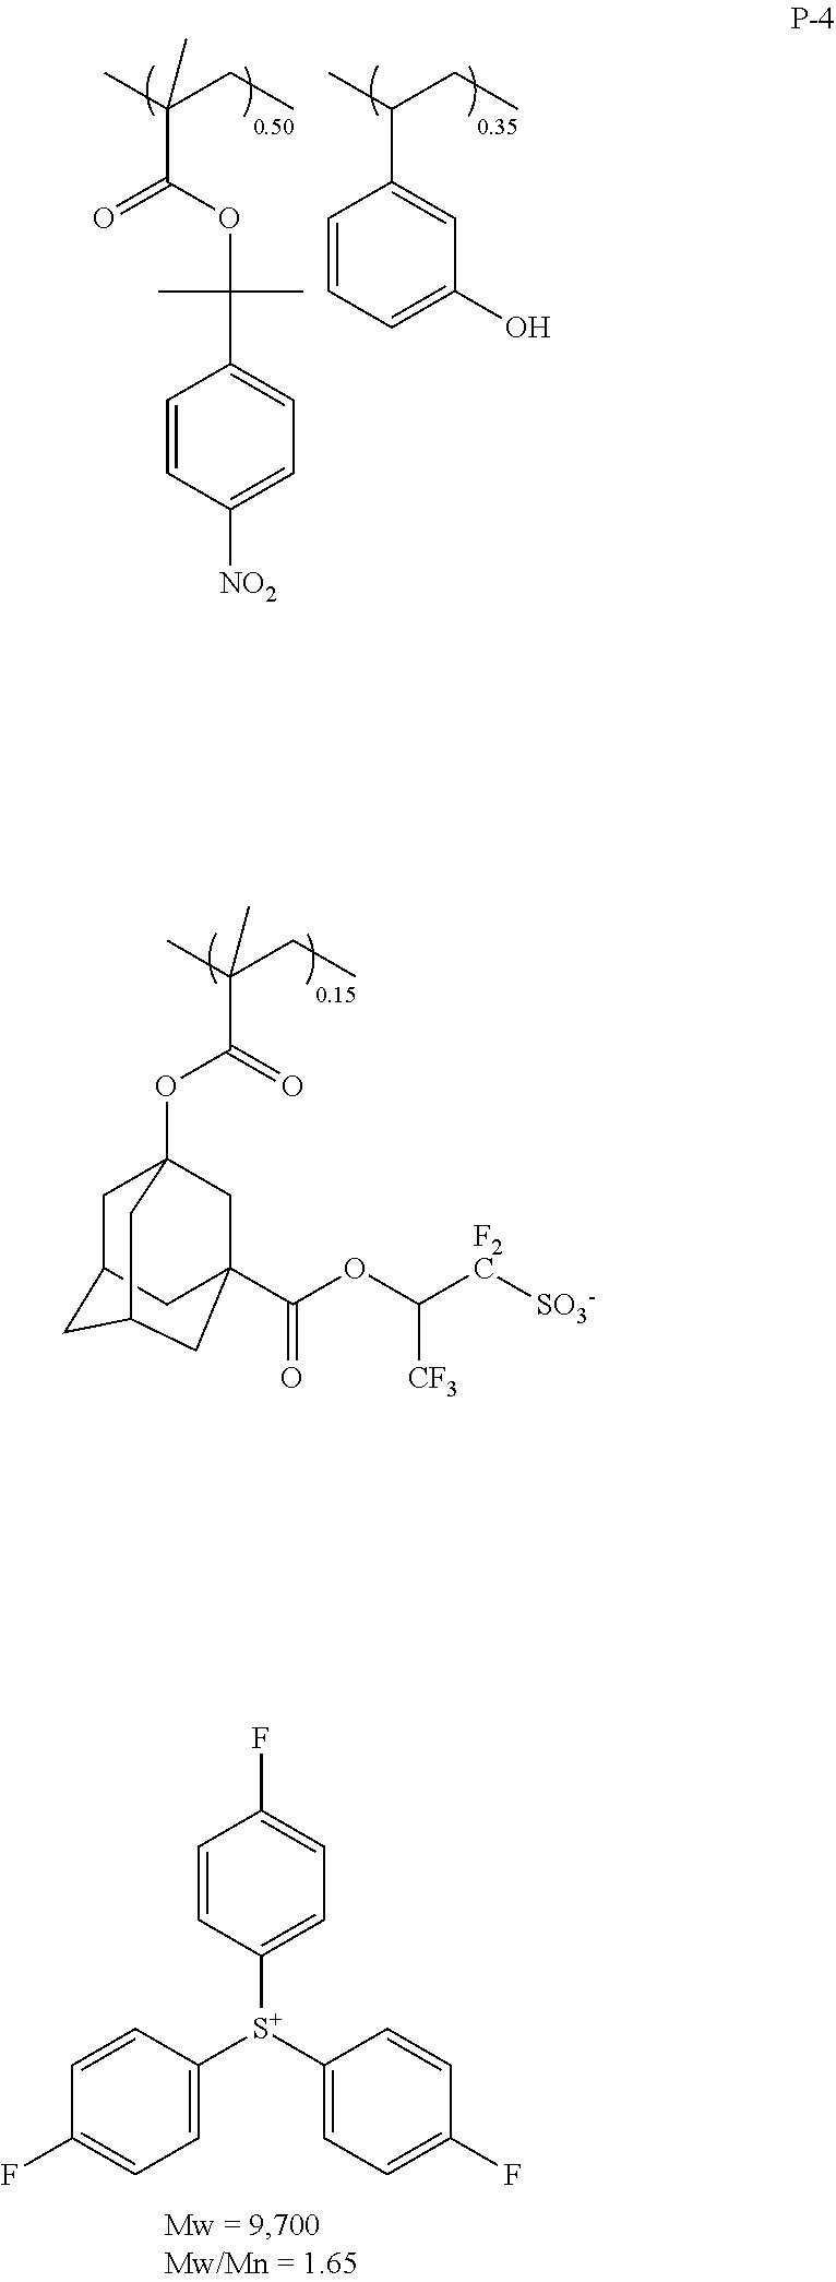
C(C(C)(CC)C)(=O)OC12CC3CC(CC(C(OC([F2C][SO3-])[CF3])=O)(C1)C3)C2.C1=CC([NO2])=CC=C1C(C)(C)OC(C(C)(CC)C)=O.C1(C(C)CC)=CC(O)=CC=C1.C1=CC([S+](C2=CC=C(F)C=C2)C2=CC=C(F)C=C2)=CC=C1F
